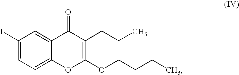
C1(I)=CC=C2C(=C1)C(=O)C(CCC)=C(OCCCC)O2
